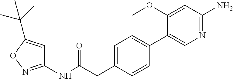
C1(NC(=O)CC2=CC=C(C3=CN=C(N)C=C3OC)C=C2)=NOC(C(C)(C)C)=C1
